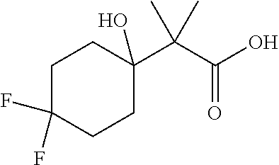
C1C(F)(F)CCC(C(C(O)=O)(C)C)(O)C1
